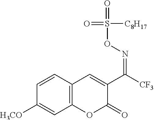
C12=C(C=CC([H3CO])=C1)C=C(C([CF3])=NOS(=O)(=O)[C8H17])C(=O)O2
